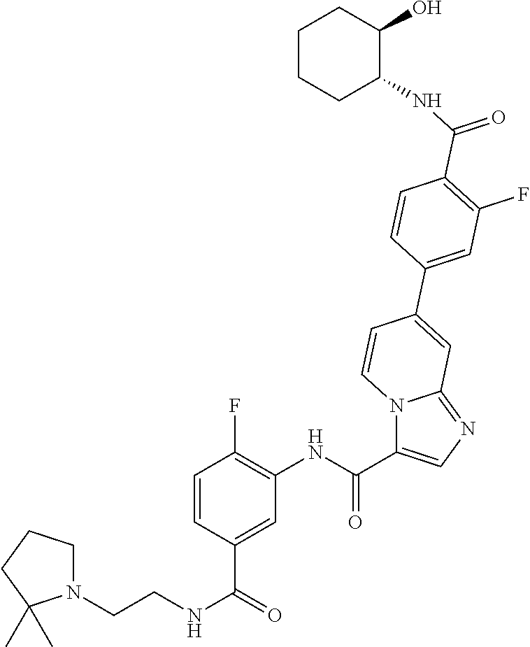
C1=CC(C(=O)NCCN2CCCC2(C)C)=CC(NC(=O)C2=CN=C3N2C=CC(C2=CC(F)=C(C(NC4C(O)CCCC4)=O)C=C2)=C3)=C1F
